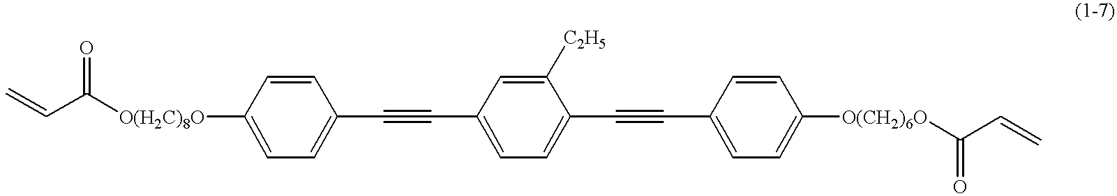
O=C(C=C)[O(H2C)8O]C1=CC=C(C#CC2=CC=C(C#CC3=CC=C([O(CH2)6O]C(C=C)=O)C=C3)C([C2H5])=C2)C=C1
